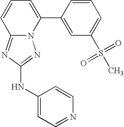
N12C(=NC(NC3=CC=NC=C3)=N1)C=CC=C2C1=CC(S(C)(=O)=O)=CC=C1
